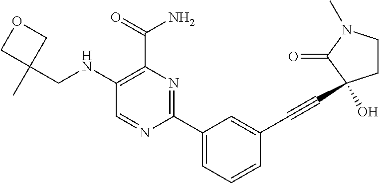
C1(NCC2(C)COC2)=C(C(=O)N)N=C(C2=CC=CC(C#CC3(O)CCN(C)C3=O)=C2)N=C1
